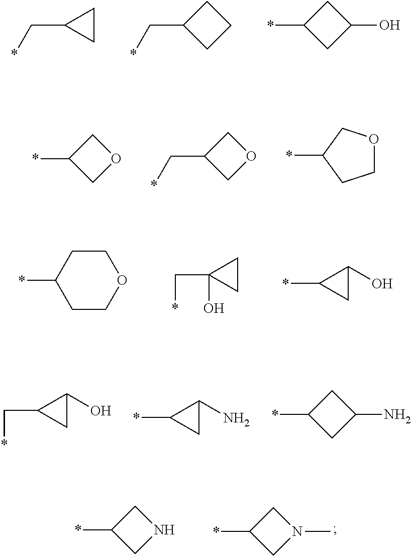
C1CC1C*.C1(C*)CCC1.C1(*)CC(O)C1.C1(*)COC1.C1(C*)COC1.C1(*)CCOC1.C1(*)CCOCC1.C1CC1(C*)O.C1(*)CC1O.C1C(C*)C1O.C1(*)CC1N.C1(*)CC(N)C1.C1(*)CNC1.C1(*)CN(C)C1
